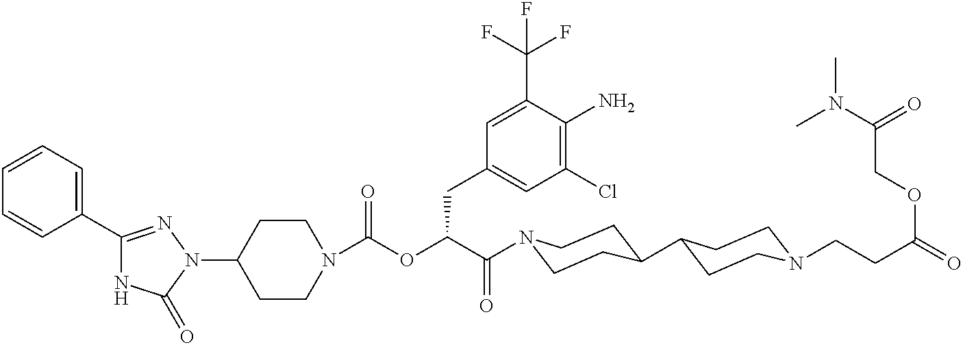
N1(C2CCN(C(=O)OC(C(=O)N3CCC(C4CCN(CCC(=O)OCC(N(C)C)=O)CC4)CC3)CC3=CC(Cl)=C(N)C(C(F)(F)F)=C3)CC2)N=C(C2=CC=CC=C2)NC1=O
